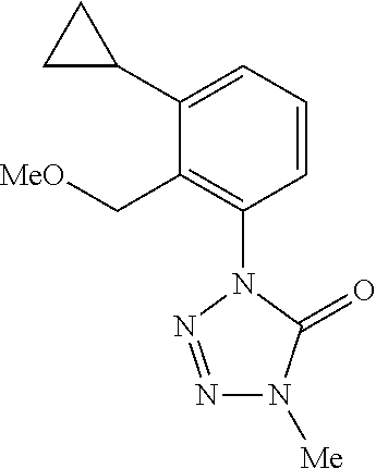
C1=CC=C(C2CC2)C(C[MeO])=C1N1N=NN([Me])C1=O
